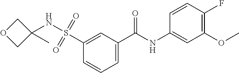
C1=C(C(NC2=CC(OC)=C(F)C=C2)=O)C=C(S(=O)(=O)NC2(C)COC2)C=C1
